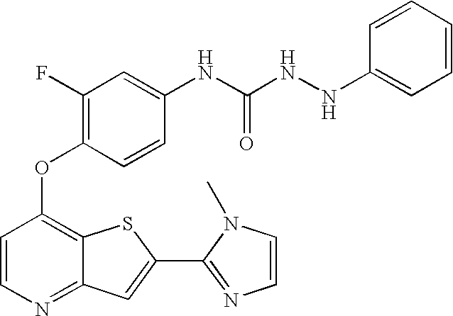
C1=CN=C2C(=C1OC1=C(F)C=C(NC(NNC3=CC=CC=C3)=O)C=C1)SC(C1=NC=CN1C)=C2
